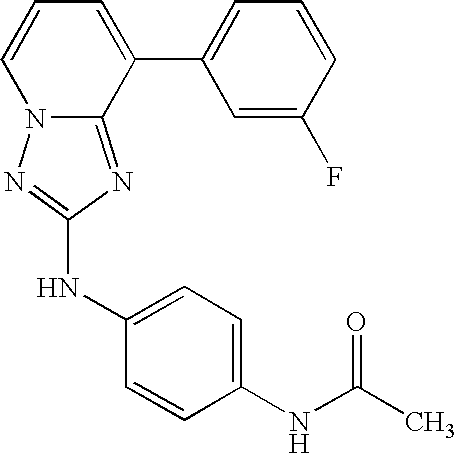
C1=CC=C(C2=CC=CC(F)=C2)C2=NC(NC3=CC=C(NC(C)=O)C=C3)=NN12
